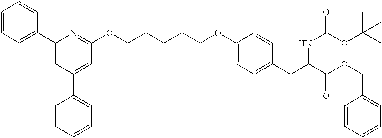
C1=CC=C(C2=CC(C3=CC=CC=C3)=CC(OCCCCCOC3=CC=C(CC(NC(OC(C)(C)C)=O)C(OCC4=CC=CC=C4)=O)C=C3)=N2)C=C1
